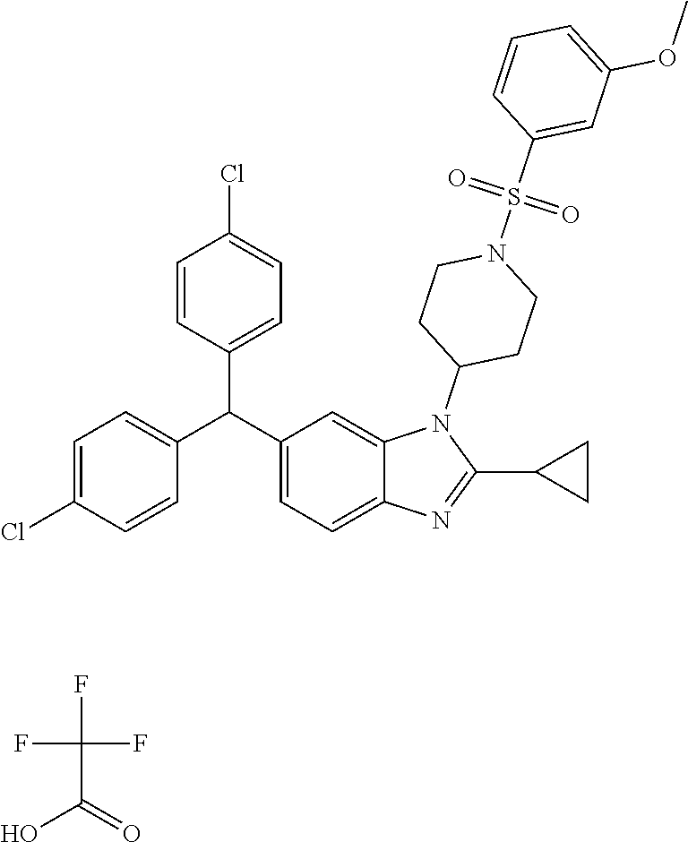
C1(C(C2=CC=C3C(=C2)N(C2CCN(S(C4=CC(OC)=CC=C4)(=O)=O)CC2)C(C2CC2)=N3)C2=CC=C(Cl)C=C2)=CC=C(Cl)C=C1.FC(C(O)=O)(F)F
